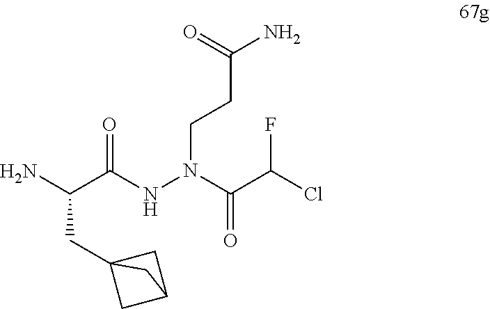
C(C(NN(CCC(N)=O)C(C(Cl)F)=O)=O)(N)CC12CC(C1)C2
